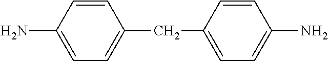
C1(N)=CC=C(CC2=CC=C(N)C=C2)C=C1
